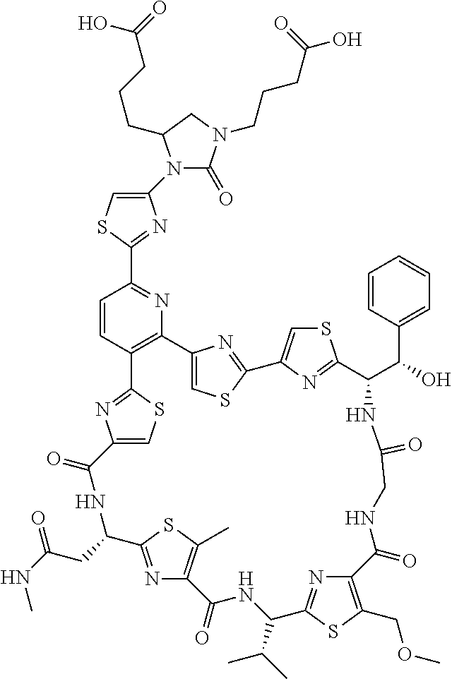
C1(N2C(=O)N(CCCC(O)=O)CC2CCCC(=O)O)=CSC(C2=NC3=C(C=C2)C2=NC(=CS2)C(=O)NC(CC(NC)=O)C2=NC(=C(C)S2)C(=O)NC(C(C)C)C2=NC(=C(COC)S2)C(=O)NCC(=O)NC(C(C2=CC=CC=C2)O)C2=NC(=CS2)C2=NC3=CS2)=N1
